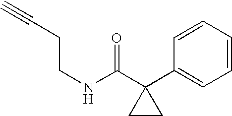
C1=CC=CC(C2(C(NCCC#C)=O)CC2)=C1
